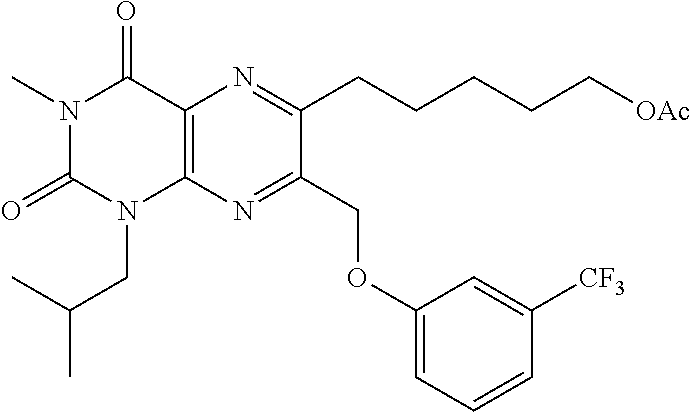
C12=C(N=C(COC3=CC=CC([CF3])=C3)C(CCCCC[OAc])=N1)N(CC(C)C)C(=O)N(C)C2=O
